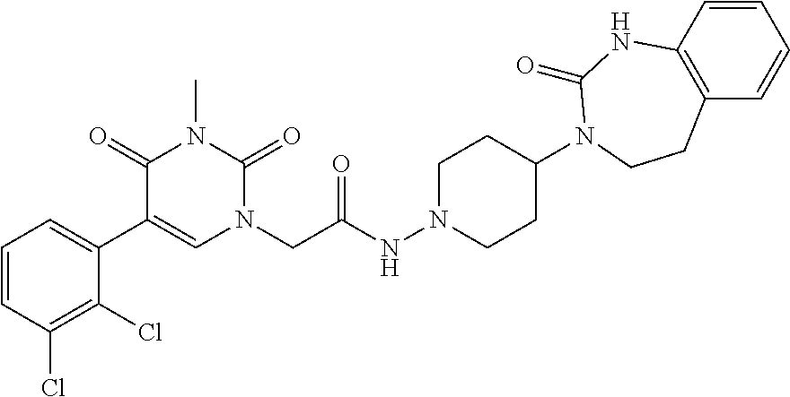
C1=CC(Cl)=C(Cl)C(C2=CN(CC(NN3CCC(N4C(=O)NC5=C(C=CC=C5)CC4)CC3)=O)C(=O)N(C)C2=O)=C1
